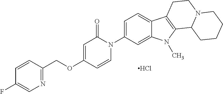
Cl.C1(COC2=CC(=O)N(C3=CC=C4C(=C3)N(C)C3=C4CCN4C3CCCC4)C=C2)=NC=C(F)C=C1
